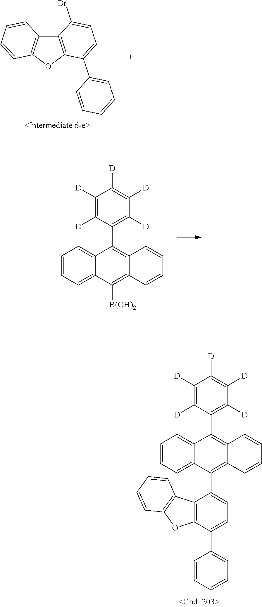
C1=CC=C2C(=C1)C(C1=C([D])C([D])=C([D])C([D])=C1[D])=C1C(=C2[B(OH)2])C=CC=C1.C12=C(OC3=C1C(Br)=CC=C3C1=CC=CC=C1)C=CC=C2.C1=CC=C2C(=C1)C(C1=C([D])C([D])=C([D])C([D])=C1[D])=C1C(=C2C2=CC=C(C3=CC=CC=C3)C3=C2C2=C(O3)C=CC=C2)C=CC=C1
